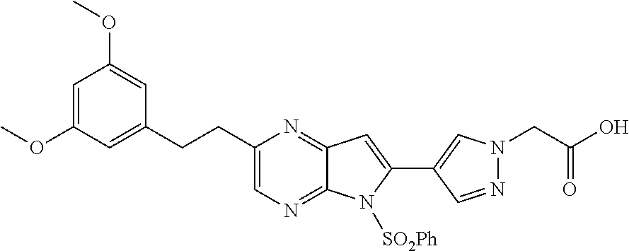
C1(C2=CN(CC(O)=O)N=C2)=CC2=NC(CCC3=CC(OC)=CC(OC)=C3)=CN=C2N1[SO2Ph]
